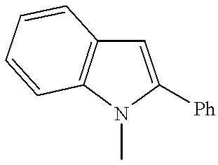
C1=C([Ph])N(C)C2=C1C=CC=C2
